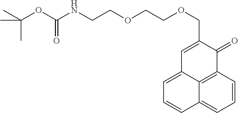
C1=CC2=C3C(=C1)C=CC=C3C=C(COCCOCCNC(=O)OC(C)(C)C)C2=O
